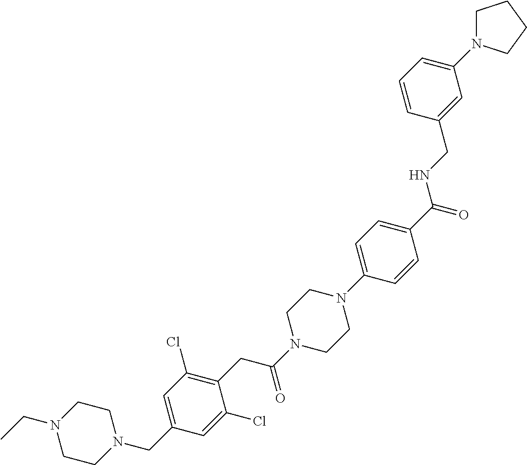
N1(CC)CCN(CC2=CC(Cl)=C(CC(N3CCN(C4=CC=C(C(NCC5=CC(N6CCCC6)=CC=C5)=O)C=C4)CC3)=O)C(Cl)=C2)CC1
